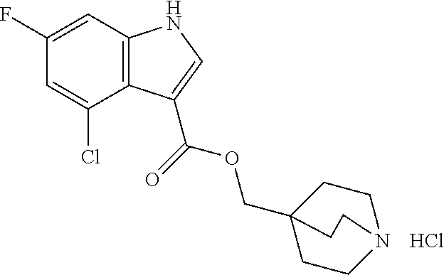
C12=C(C=C(F)C=C1Cl)NC=C2C(=O)OCC12CCN(CC1)CC2.Cl
